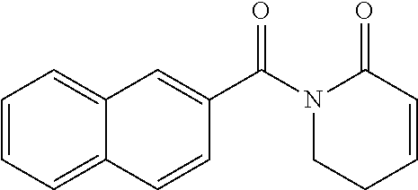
C1=CC=C2C(=C1)C=C(C(N1CCC=CC1=O)=O)C=C2
